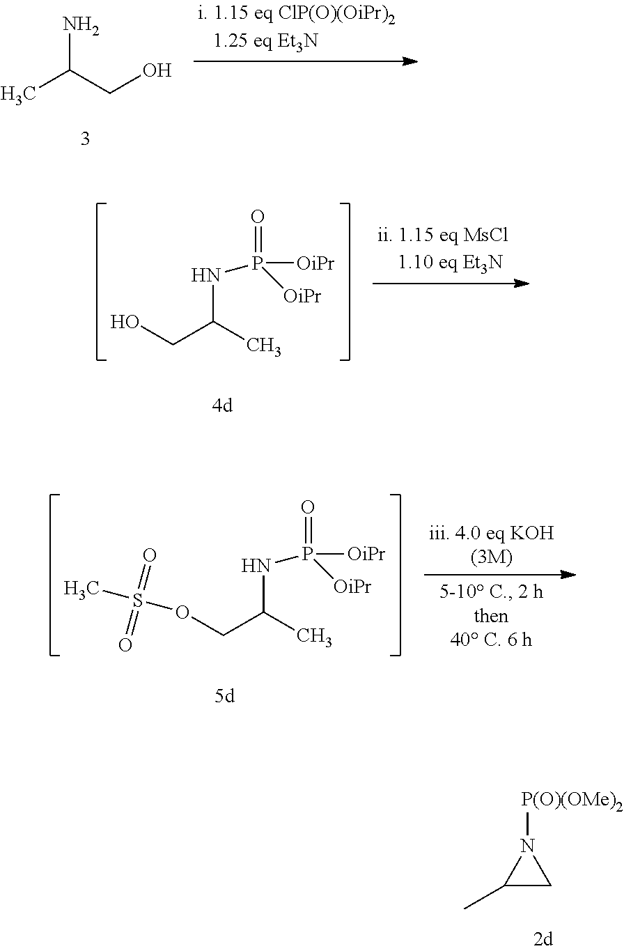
CC(CO)N.CC(CO)NP([OiPr])(=O)[OiPr].CC(COS(C)(=O)=O)NP([OiPr])(=O)[OiPr].C1(C)CN1[P(O)(OMe)2]
